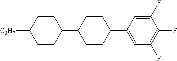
C1(F)=CC(C2CCC(C3CCC([C3H7])CC3)CC2)=CC(F)=C1F
